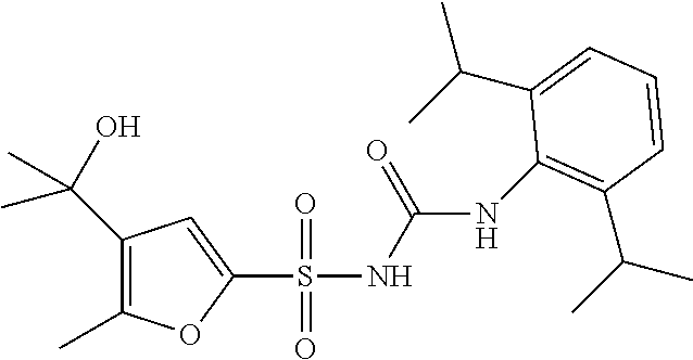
C(C1=CC=CC(C(C)C)=C1NC(NS(C1=CC(C(C)(C)O)=C(C)O1)(=O)=O)=O)(C)C
